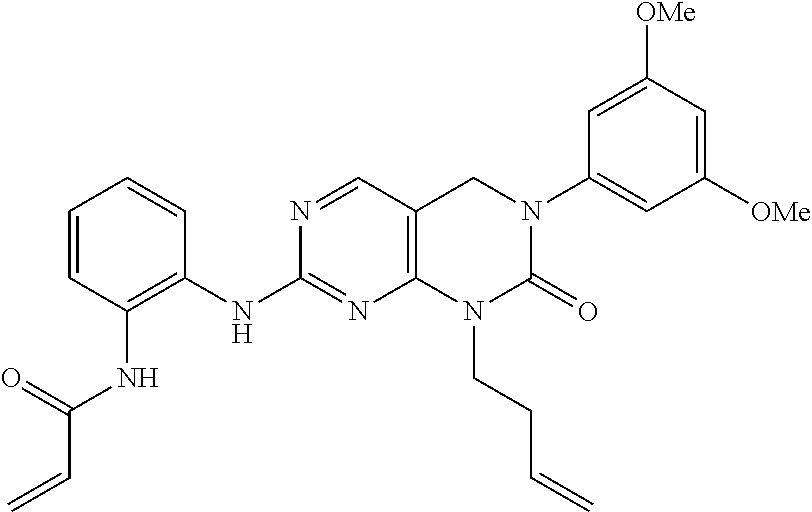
C1(NC2=NC3=C(C=N2)CN(C2=CC([OMe])=CC([OMe])=C2)C(=O)N3CCC=C)=C(NC(C=C)=O)C=CC=C1
